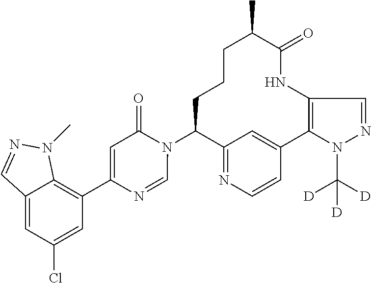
C12=NC=CC(=C1)C1=C(NC(=O)C(C)CCCC2N2C(=O)C=C(C3=C4C(=CC(Cl)=C3)C=NN4C)N=C2)C=NN1C([D])([D])[D]
